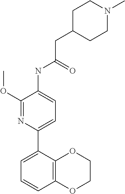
C1(OC)=NC(C2=CC=CC3=C2OCCO3)=CC=C1NC(=O)CC1CCN(C)CC1
